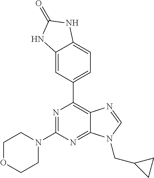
N1=C(N2CCOCC2)N=C2C(=C1C1=CC=C3C(=C1)NC(=O)N3)N=CN2CC1CC1
